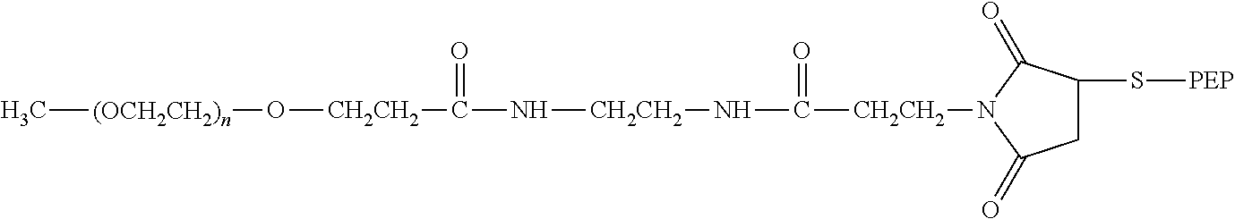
C[(OCH2CH2)n]O[CH2CH2]C(N[CH2CH2]NC([CH2CH2]N1C(=O)C(S[PEP])CC1=O)=O)=O
